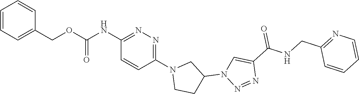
C1=CC=C(COC(NC2=NN=C(N3CCC(N4N=NC(C(NCC5=NC=CC=C5)=O)=C4)C3)C=C2)=O)C=C1
